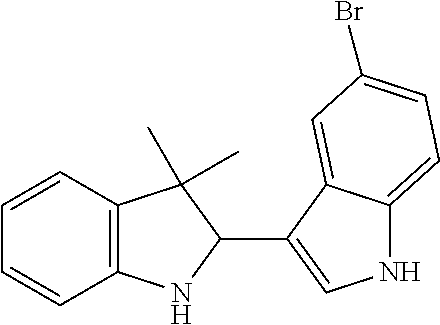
C1=CC2=C(C=C1)NC(C1=CNC3=CC=C(Br)C=C13)C2(C)C
